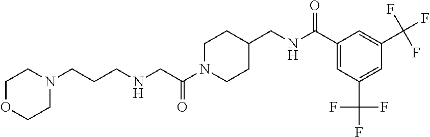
N(CC(N1CCC(CNC(C2=CC(C(F)(F)F)=CC(C(F)(F)F)=C2)=O)CC1)=O)CCCN1CCOCC1
